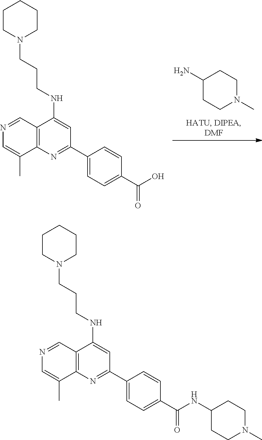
N1=CC2=C(C(C)=C1)N=C(C1=CC=C(C(NC3CCN(C)CC3)=O)C=C1)C=C2NCCCN1CCCCC1.C1(N)CCN(C)CC1.N1=CC2=C(C(C)=C1)N=C(C1=CC=C(C(O)=O)C=C1)C=C2NCCCN1CCCCC1
